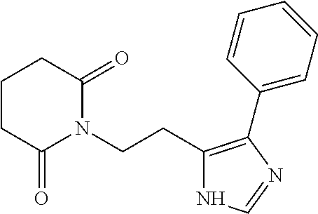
C1(CCN2C(=O)CCCC2=O)=C(C2=CC=CC=C2)N=CN1
